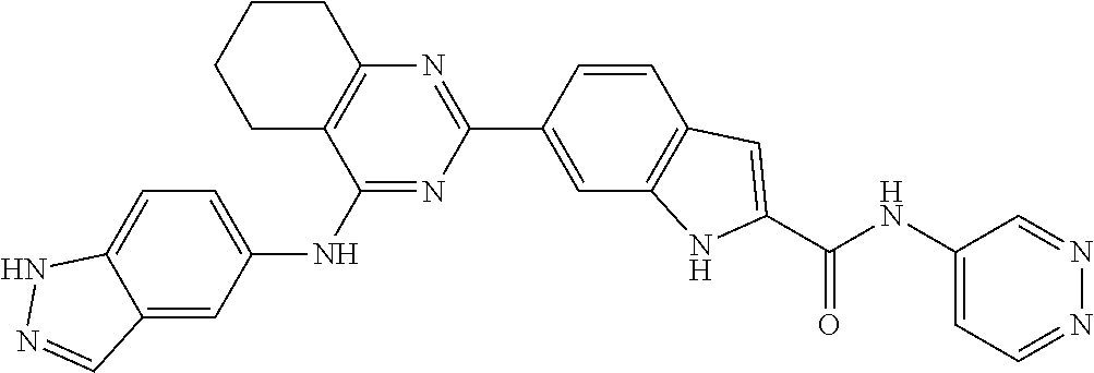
C12=C(C(NC3=CC=C4C(=C3)C=NN4)=NC(C3=CC4=C(C=C3)C=C(C(NC3=CC=NN=C3)=O)N4)=N1)CCCC2
